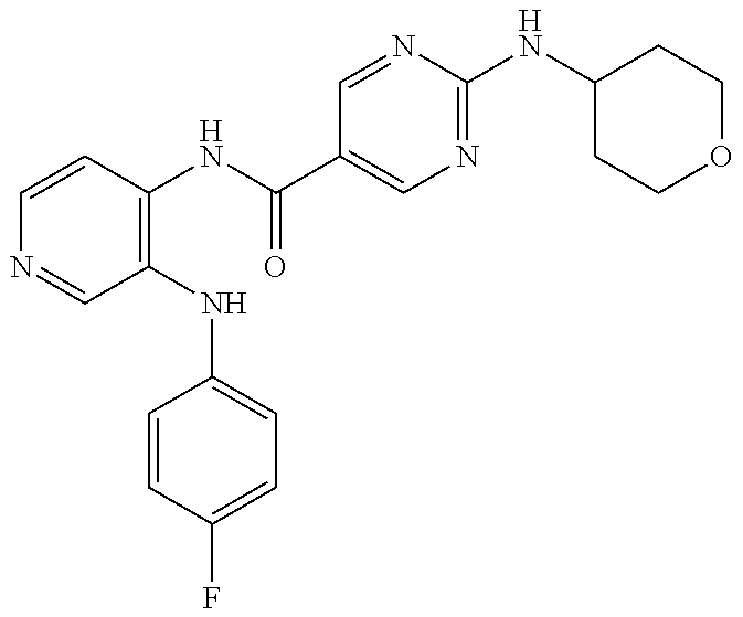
C1=CC(NC(=O)C2=CN=C(NC3CCOCC3)N=C2)=C(NC2=CC=C(F)C=C2)C=N1
